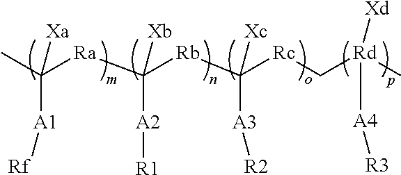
C([A1][Rf])([Ra]C([A2][R1])([Rb]C([A3][R2])([Rc]C[Rd](C)([Xd])[A4][R3])[Xc])[Xb])(C)[Xa]
